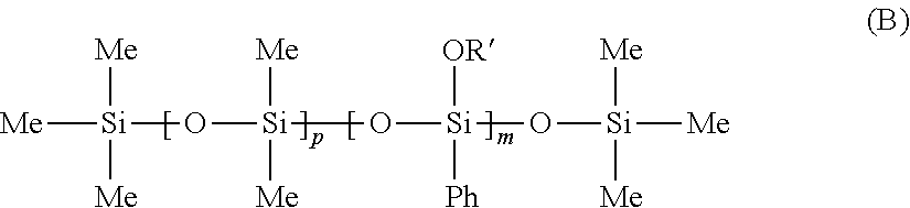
[Me][Si]([Me])([Me])O[Si](O[Si](O[Si]([Me])([Me])[Me])([OR])[Ph])([Me])[Me]
